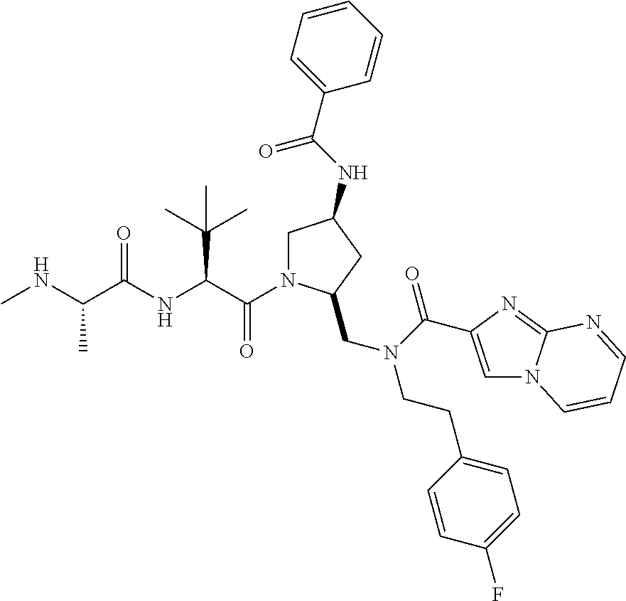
CNC(C(NC(C(=O)N1CC(NC(=O)C2=CC=CC=C2)CC1CN(C(=O)C1=CN2C(=N1)N=CC=C2)CCC1=CC=C(F)C=C1)C(C)(C)C)=O)C
